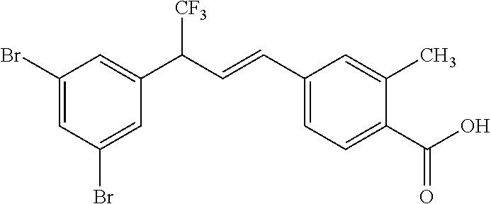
C1(Br)=CC(Br)=CC(C(C=CC2=CC=C(C(O)=O)C(C)=C2)[CF3])=C1
